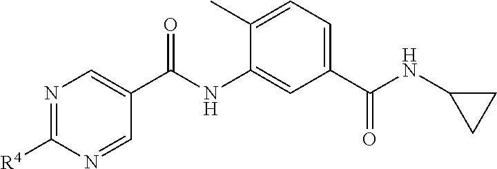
N1=C([R4])N=CC(C(NC2=CC(C(=O)NC3CC3)=CC=C2C)=O)=C1
